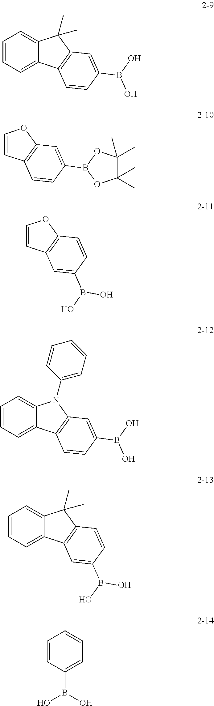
C1=CC=C2C(=C1)C(C)(C)C1=C2C=CC(B(O)O)=C1.C1=CC2=C(O1)C=C(B1OC(C)(C)C(C)(C)O1)C=C2.C1=CC2=C(O1)C=CC(B(O)O)=C2.C1=CC=C2C(=C1)N(C1=CC=CC=C1)C1=C2C=CC(B(O)O)=C1.C1=CC=C2C(=C1)C(C)(C)C1=C2C=C(B(O)O)C=C1.C1=CC(B(O)O)=CC=C1
